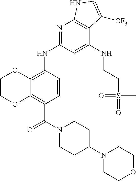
C1COC2=C(C(N3CCC(N4CCOCC4)CC3)=O)C=CC(NC3=NC4=C(C(NCCS(=O)(=O)C)=C3)C([CF3])=CN4)=C2O1
